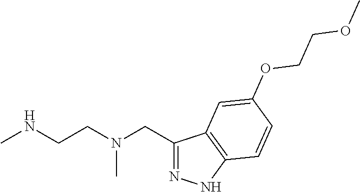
C1(CN(CCNC)C)=NNC2=C1C=C(OCCOC)C=C2
